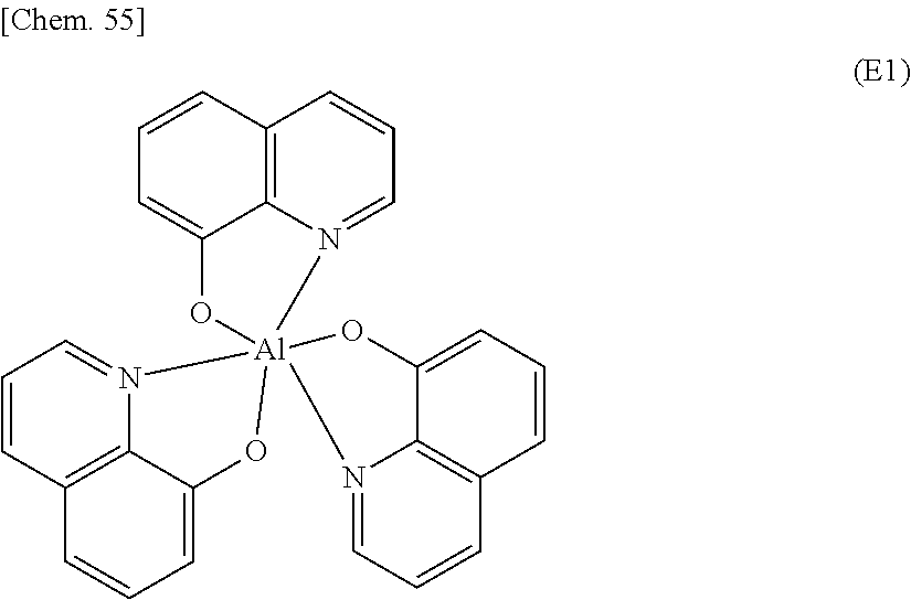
C12=C3N(=CC=C1)[Al]14(OC3=CC=C2)(N2=CC=CC3=C2C(=CC=C3)O1)N1=CC=CC2=C1C(=CC=C2)O4
